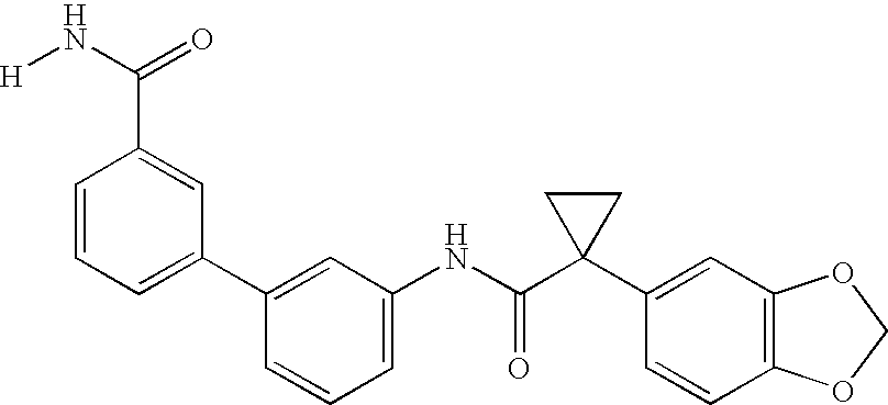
C1(NC(C2(C3=CC4=C(C=C3)OCO4)CC2)=O)=CC=CC(C2=CC=CC(C(=O)N[H])=C2)=C1
